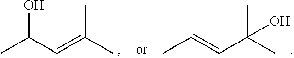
CC(C=C(C)C)O.CC=CC(C)(C)O
